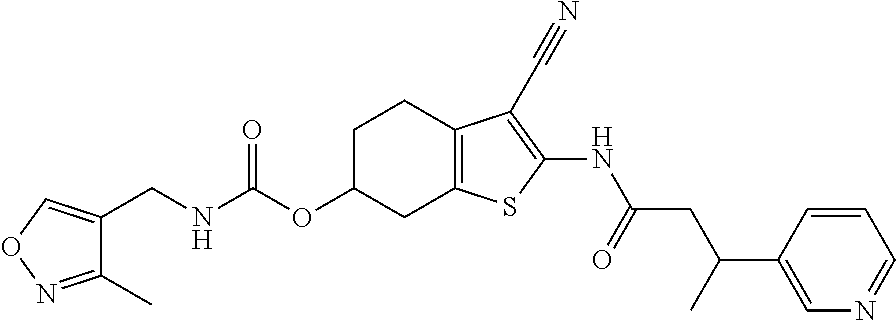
N(C(OC1CC2=C(CC1)C(C#N)=C(NC(CC(C1=CN=CC=C1)C)=O)S2)=O)CC1=CON=C1C
